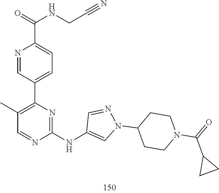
N1=CC(C2=C(C)C=NC(NC3=CN(C4CCN(C(=O)C5CC5)CC4)N=C3)=N2)=CC=C1C(=O)NCC#N
